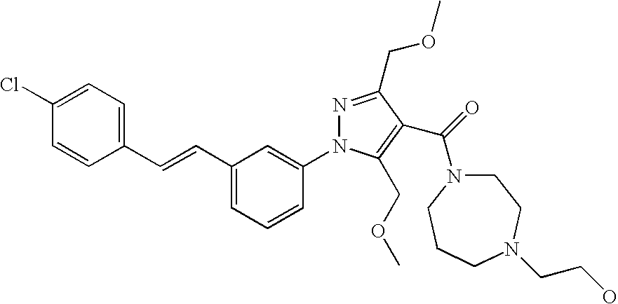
C1=CC(C=CC2=CC=CC(N3N=C(COC)C(C(=O)N4CCN(CCO)CCC4)=C3COC)=C2)=CC=C1Cl
